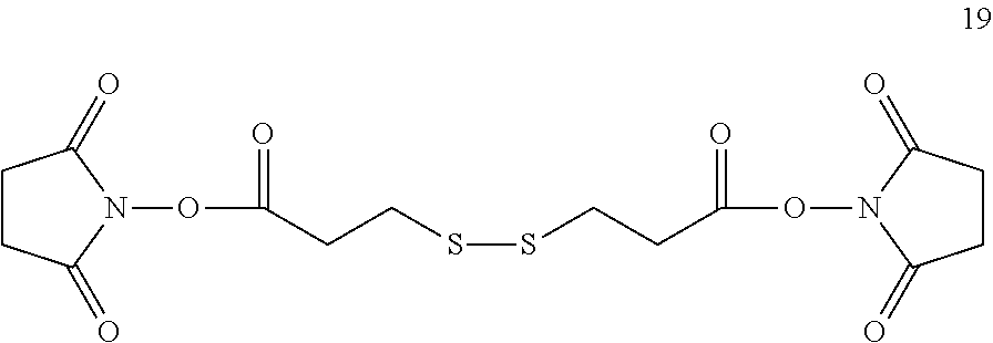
C1CC(=O)N(OC(CCSSCCC(ON2C(=O)CCC2=O)=O)=O)C1=O
